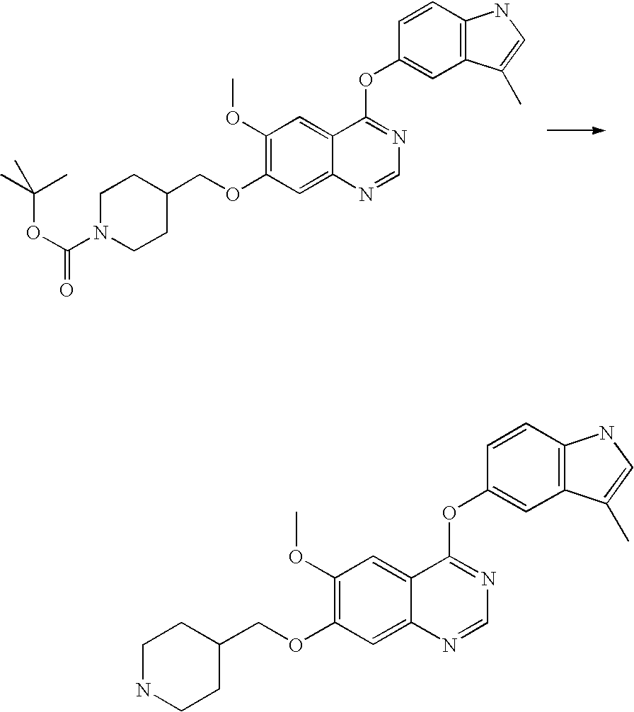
C1N(C(OC(C)(C)C)=O)CCC(COC2=C(OC)C=C3C(=C2)N=CN=C3OC2=CC3=C(C=C2)NC=C3C)C1.C(OC1=C(OC)C=C2C(=C1)N=CN=C2OC1=CC2=C(C=C1)NC=C2C)C1CCNCC1
